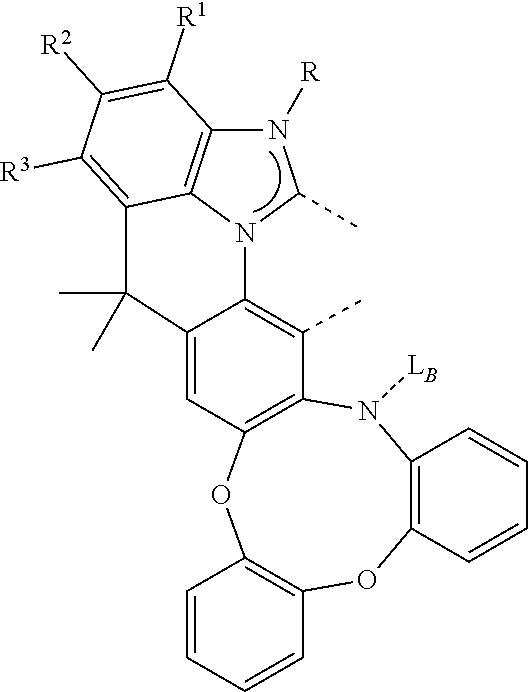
C12=C(N([LB])C3=C(OC4=C(O1)C=CC=C4)C=C1C(=C3C)N3C(C)N([R])C4=C3C(=C([R3])C([R2])=C4[R1])C1(C)C)C=CC=C2
